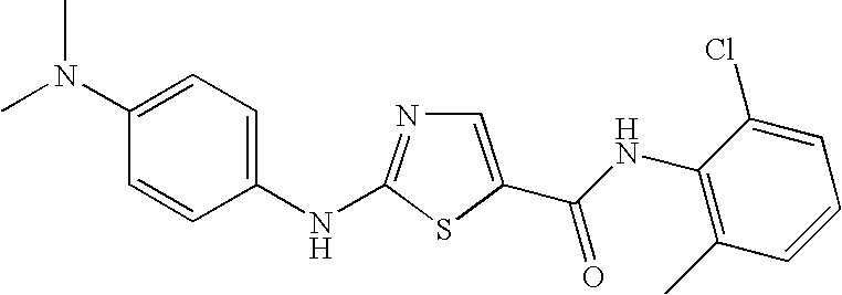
C1=C(N(C)C)C=CC(NC2=NC=C(C(NC3=C(C)C=CC=C3Cl)=O)S2)=C1
